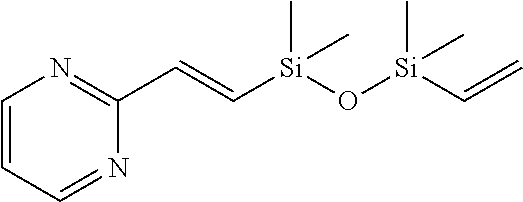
C1=CC=NC(C=C[Si](O[Si](C=C)(C)C)(C)C)=N1
